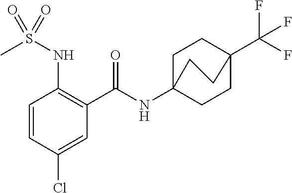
C1=CC(Cl)=CC(C(=O)NC23CCC(C(F)(F)F)(CC2)CC3)=C1NS(C)(=O)=O
